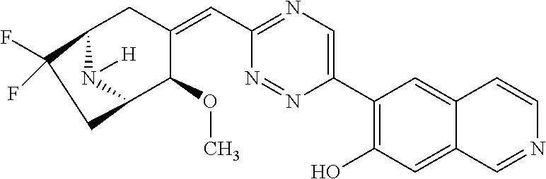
C12N([H])C(C(OC)C(=CC3=NC=C(C4=C(O)C=C5C(=C4)C=CN=C5)N=N3)C1)CC2(F)F
